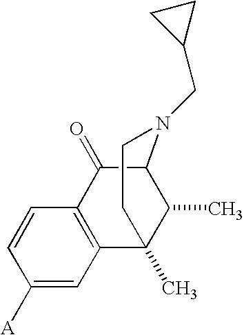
C1=C([A])C=CC2=C1C1(C)C(C)C(C2=O)N(CC2CC2)CC1
